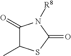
C1(=O)C(C)SC(=O)N1[R8]
